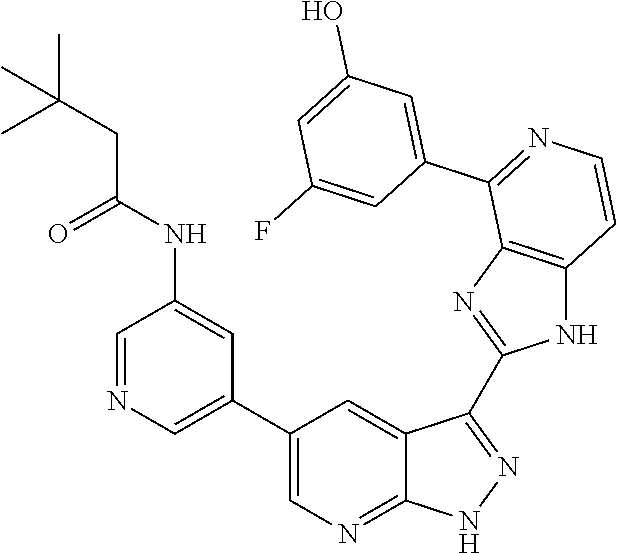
C1=NC=C(C2=CN=C3C(=C2)C(C2=NC4=C(N2)C=CN=C4C2=CC(O)=CC(F)=C2)=NN3)C=C1NC(CC(C)(C)C)=O
